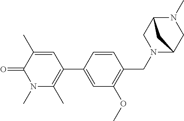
C1=C(C2=C(C)N(C)C(=O)C(C)=C2)C=CC(CN2C3CN(C)C(C2)C3)=C1OC
